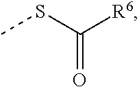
CSC(=O)[R6]
